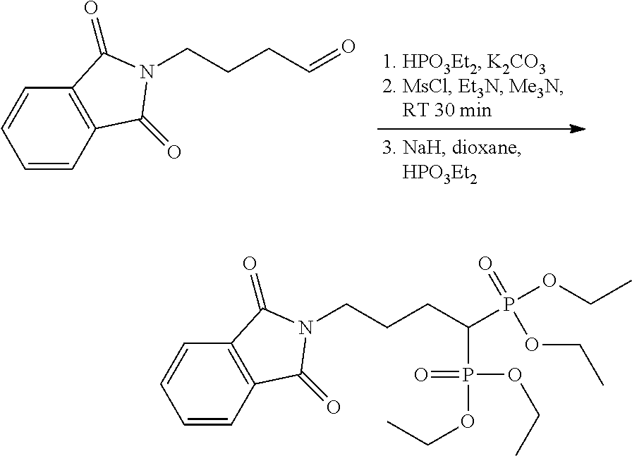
C1=CC2=C(C=C1)C(=O)N(CCCC=O)C2=O.C1=CC2=C(C=C1)C(=O)N(CCCC(P(OCC)(=O)OCC)P(OCC)(OCC)=O)C2=O
